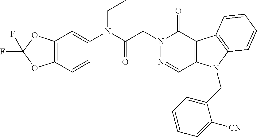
C12=C(OC(F)(F)O1)C=C(N(C(CN1N=CC3=C(C1=O)C1=C(N3CC3=CC=CC=C3[CN])C=CC=C1)=O)CC)C=C2
